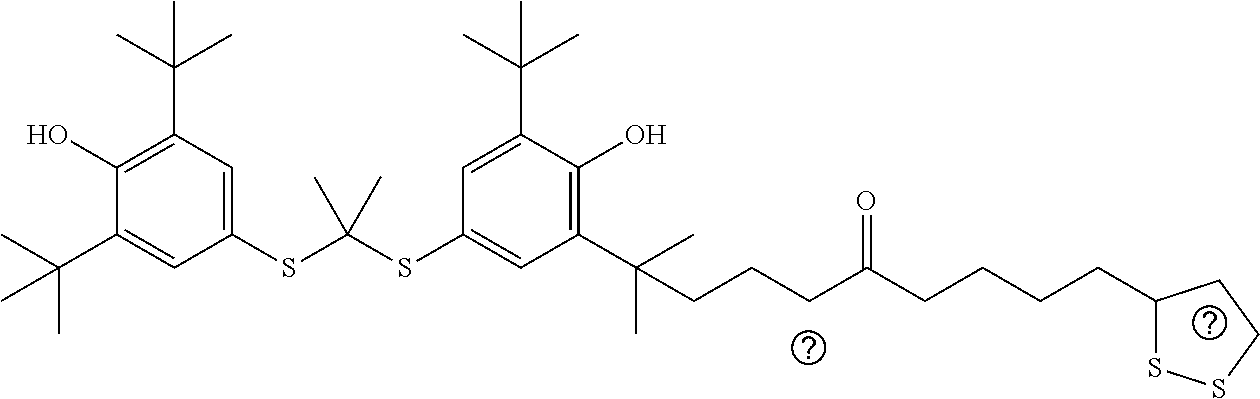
C1(C(C)(C)C)=CC(SC(SC2=CC(C(C)(C)CCCC(CCCCC3SSCC3)=O)=C(O)C(C(C)(C)C)=C2)(C)C)=CC(C(C)(C)C)=C1O
